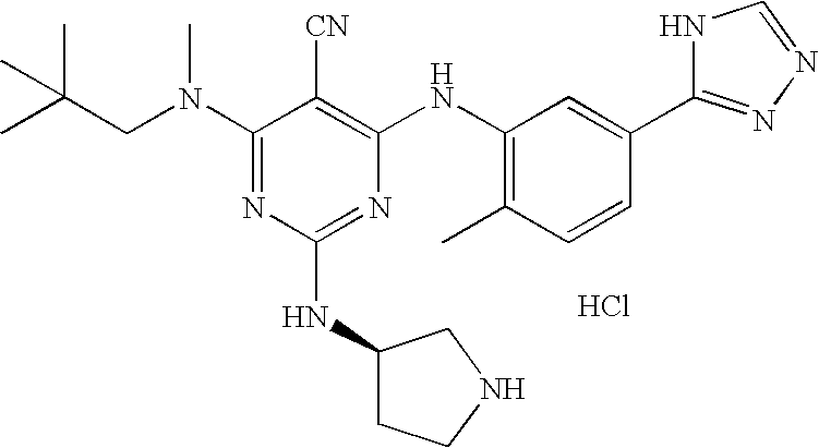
C1(N(CC(C)(C)C)C)=NC(NC2CCNC2)=NC(NC2=C(C)C=CC(C3=NN=CN3)=C2)=C1[CN].Cl
